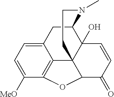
C12CC3=CC=C([MeO])C4=C3C3(C1(O)C=CC(=O)C3O4)CCN2C
